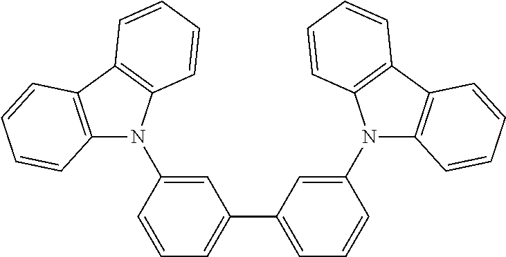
C1=CC(N2C3=C(C4=C2C=CC=C4)C=CC=C3)=CC(C2=CC=CC(N3C4=C(C5=C3C=CC=C5)C=CC=C4)=C2)=C1
